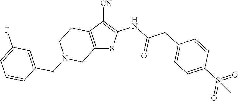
C12=C(C([CN])=C(NC(CC3=CC=C(S(=O)(=O)C)C=C3)=O)S1)CCN(CC1=CC(F)=CC=C1)C2
